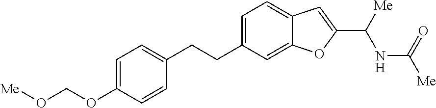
C1=C(OCO[Me])C=CC(CCC2=CC=C3C(=C2)OC(C([Me])NC(=O)[Me])=C3)=C1
